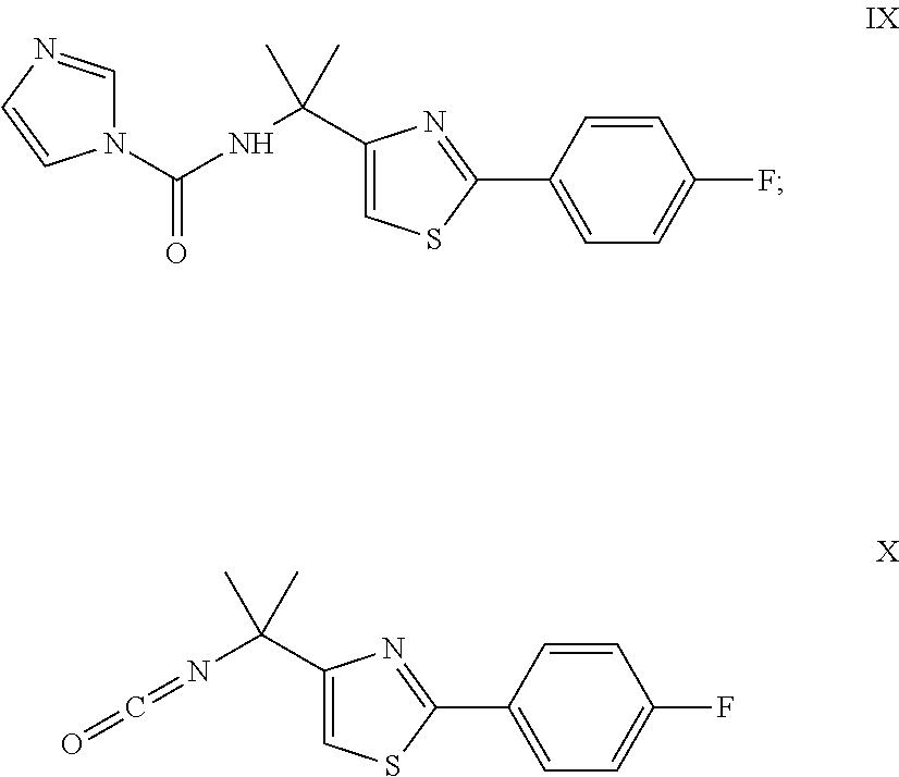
N1(C(NC(C2=CSC(C3=CC=C(F)C=C3)=N2)(C)C)=O)C=NC=C1.N(C(C1=CSC(C2=CC=C(F)C=C2)=N1)(C)C)=C=O
